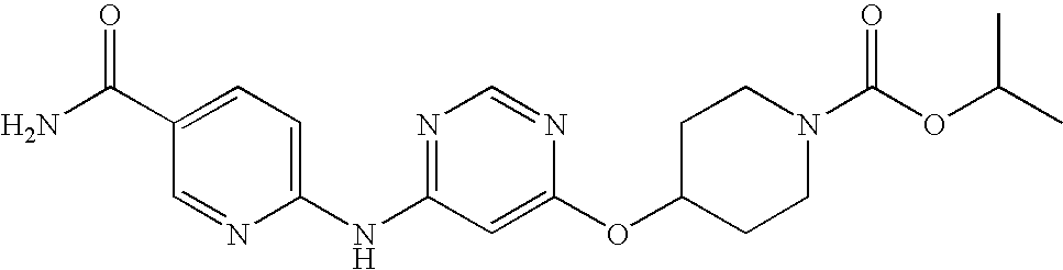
C1(C(N)=O)=CC=C(NC2=NC=NC(OC3CCN(C(OC(C)C)=O)CC3)=C2)N=C1
